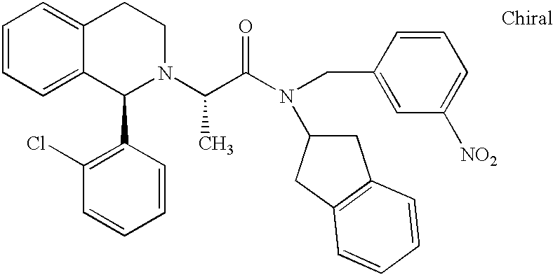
C1=CC=C2C(=C1)CCN(C(C(N(C1CC3=C(C1)C=CC=C3)CC1=CC([NO2])=CC=C1)=O)C)C2C1=C(Cl)C=CC=C1
